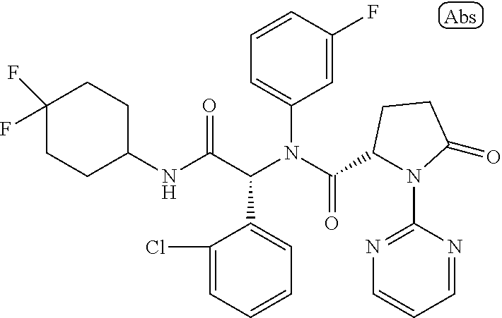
C1=CC(F)=CC(N(C(C2N(C3=NC=CC=N3)C(=O)CC2)=O)C(C(NC2CCC(F)(F)CC2)=O)C2=CC=CC=C2Cl)=C1
